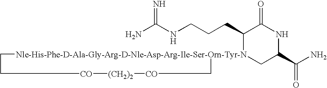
NC(NCCCC1[Nle-His-Phe-D-Ala-Gly-Arg-D-Nle-Asp-Arg-Ile-Ser-Orn-Tyr-N]2(CC(C(N)=O)NC1=O)CC[CO][(CH2)2][CO]C2)=N
